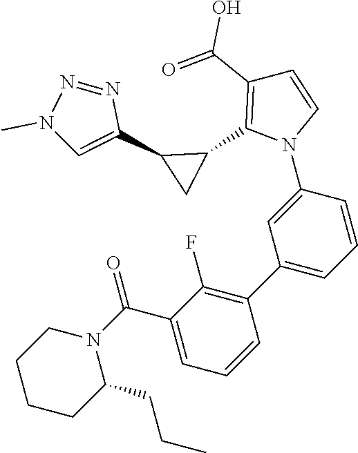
C1CCC(CCC)N(C(=O)C2=CC=CC(C3=CC=CC(N4C=CC(C(=O)O)=C4C4C(C5=CN(C)N=N5)C4)=C3)=C2F)C1
